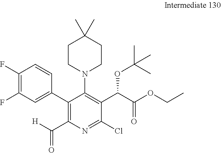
C1CN(C2=C(C(C(OCC)=O)OC(C)(C)C)C(Cl)=NC(C([H])=O)=C2C2=CC(F)=C(F)C=C2)CCC1(C)C
